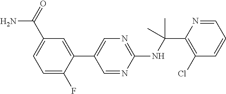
N(C(C1=C(Cl)C=CC=N1)(C)C)C1=NC=C(C2=CC(C(N)=O)=CC=C2F)C=N1
